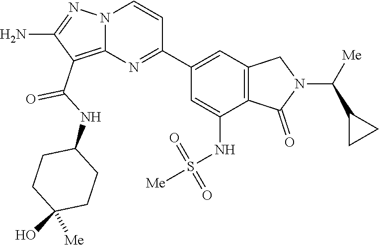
C12=C(C(NC3CCC(O)([Me])CC3)=O)C(N)=NN1C=CC(C1=CC3=C(C(NS([Me])(=O)=O)=C1)C(=O)N(C([Me])C1CC1)C3)=N2
